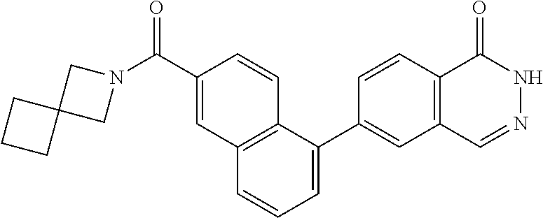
C12(CCC1)CN(C(C1=CC3=C(C=C1)C(C1=CC4=C(C=C1)C(=O)NN=C4)=CC=C3)=O)C2
